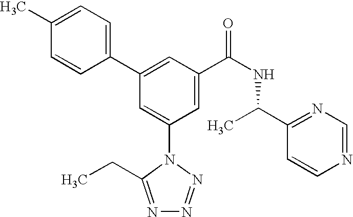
C1(C2=CC(C(NC(C3=NC=NC=C3)C)=O)=CC(N3C(CC)=NN=N3)=C2)=CC=C(C)C=C1
